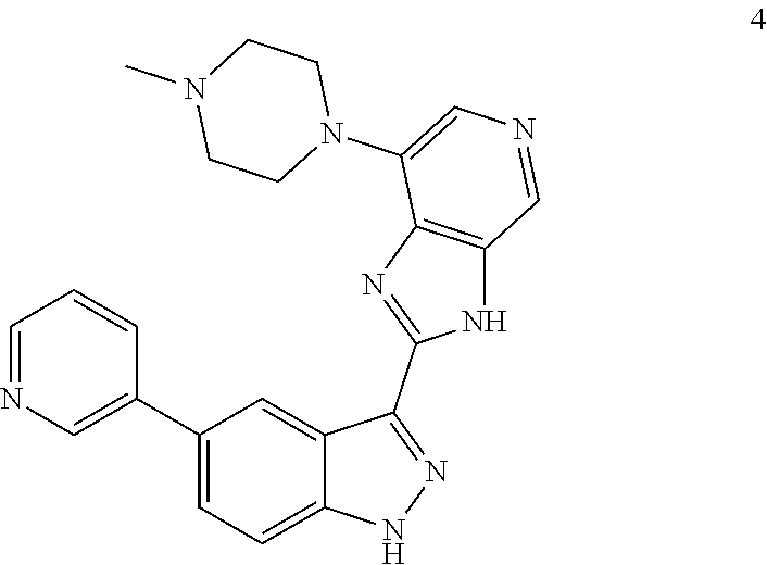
C1=NC=C(C2=CC=C3C(=C2)C(C2=NC4=C(N2)C=NC=C4N2CCN(C)CC2)=NN3)C=C1
